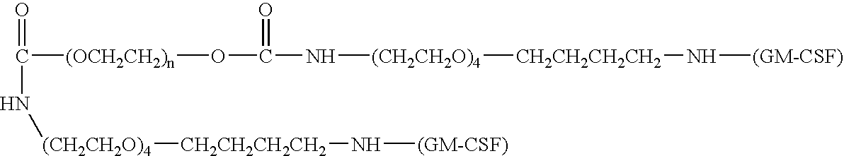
[CH2CH2CH2CH2]([(CH2CH2O)4]NC(O[(OCH2CH2)n]C(=O)N[(CH2CH2O)4][CH2CH2CH2CH2]N[(GM-CSF)])=O)N[(GM-CSF)]
